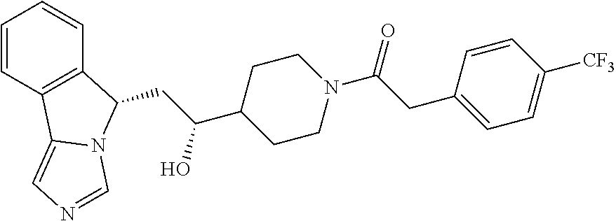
C1=CC2=C(C=C1)C(CC(C1CCN(C(=O)CC3=CC=C([CF3])C=C3)CC1)O)N1C2=CN=C1
